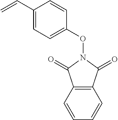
C1(C=C)=CC=C(ON2C(=O)C3=C(C2=O)C=CC=C3)C=C1
